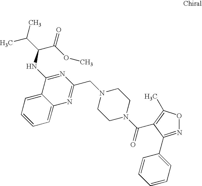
C1=CC=C2C(=C1)C(NC(C(=O)OC)C(C)C)=NC(CN1CCN(C(=O)C3=C(C)ON=C3C3=CC=CC=C3)CC1)=N2
